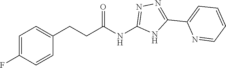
C1=CC(F)=CC=C1CCC(NC1=NN=C(C2=CC=CC=N2)N1)=O
